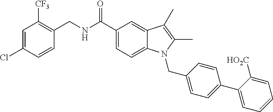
C1=C(Cl)C=CC(CNC(C2=CC=C3C(=C2)C(C)=C(C)N3CC2=CC=C(C3=CC=CC=C3[HO2C])C=C2)=O)=C1[CF3]
